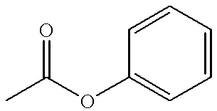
CC(OC1=CC=CC=C1)=O
